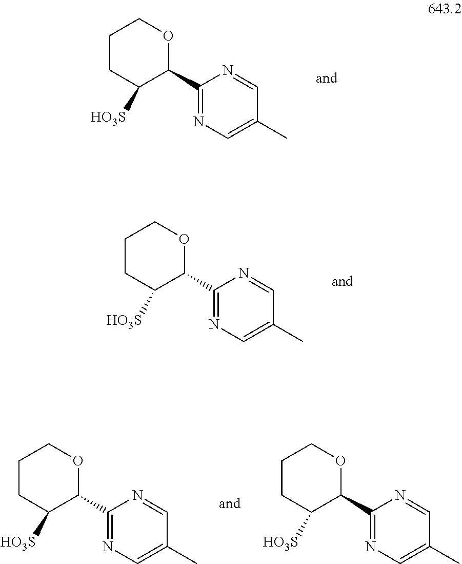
C1(C2OCCCC2[HO3S])=NC=C(C)C=N1.C1(C2OCCCC2[HO3S])=NC=C(C)C=N1.C1(C2OCCCC2[HO3S])=NC=C(C)C=N1.C1(C2OCCCC2[HO3S])=NC=C(C)C=N1
